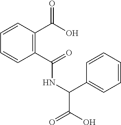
C1=CC(C(=O)NC(C2=CC=CC=C2)C(=O)O)=C(C(=O)O)C=C1
